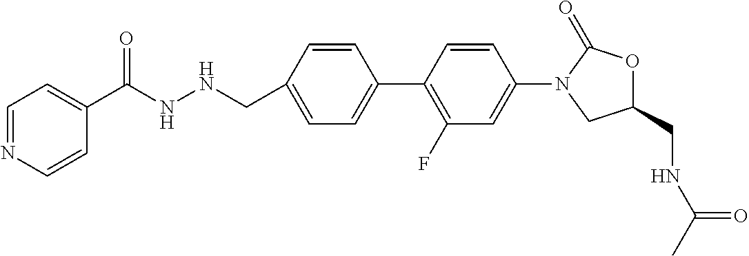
C1=CC(CNNC(C2=CC=NC=C2)=O)=CC=C1C1=C(F)C=C(N2CC(CNC(C)=O)OC2=O)C=C1
